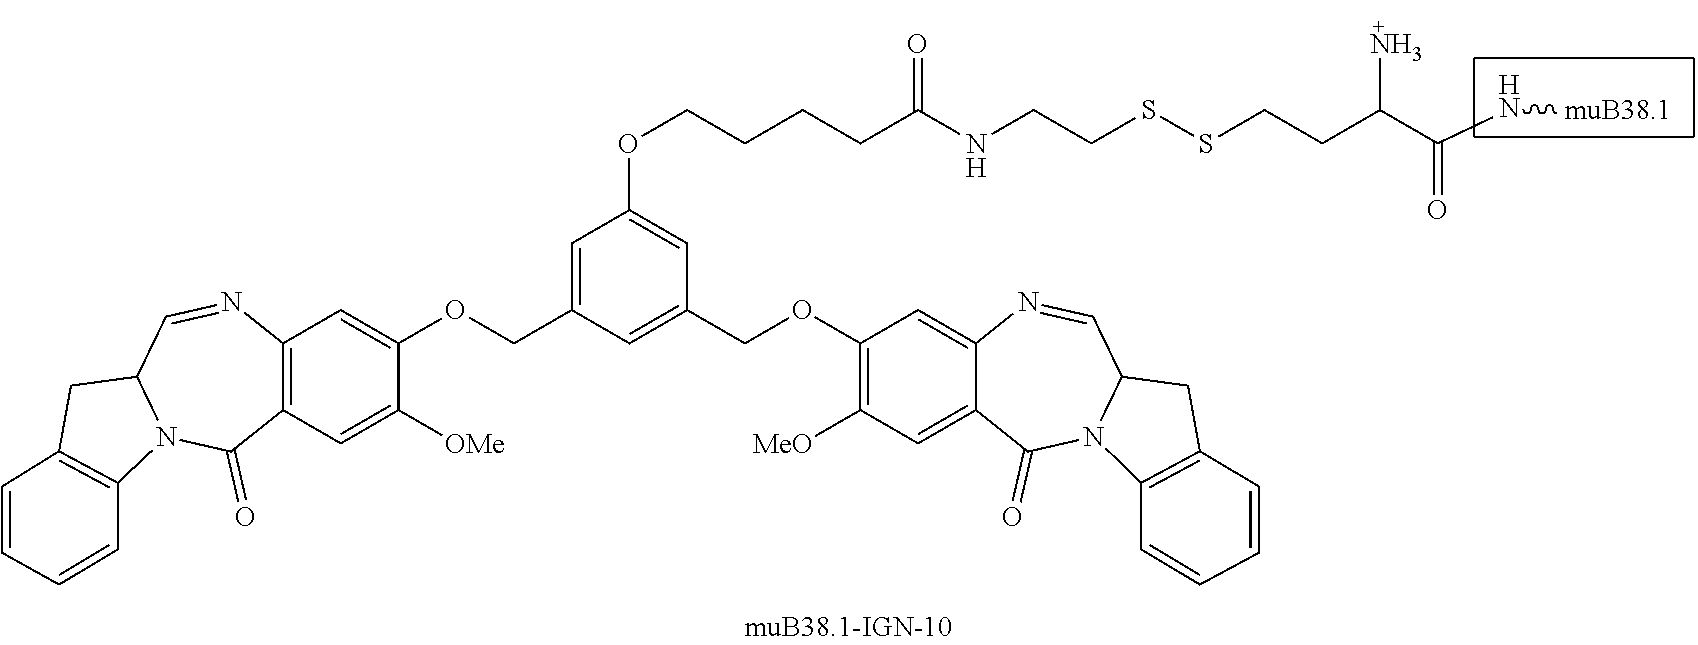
O(CCCCC(NCCSSCCC(C(=O)N[muB38.1])N)=O)C1=CC(COC2=C([MeO])C=C3C(=C2)N=CC2N(C3=O)C3=C(C2)C=CC=C3)=CC(COC2=CC3=C(C=C2[OMe])C(=O)N2C(C=N3)CC3=C2C=CC=C3)=C1
